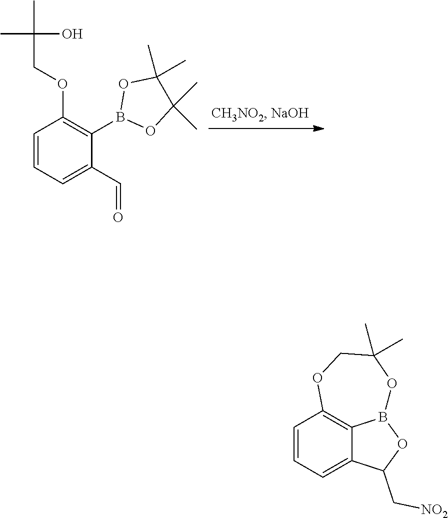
C1=CC=C(C=O)C(B2OC(C)(C)C(C)(C)O2)=C1OCC(O)(C)C.C1=CC=C2C3=C1OCC(C)(C)OB3OC2C[NO2]
